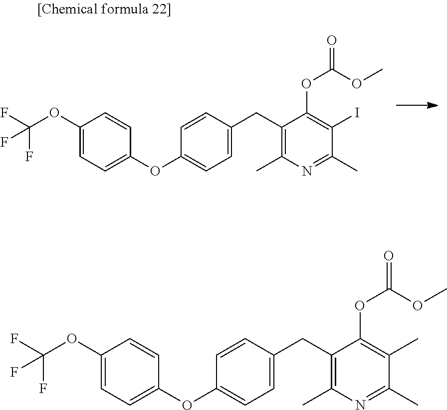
C1(OC(F)(F)F)=CC=C(OC2=CC=C(CC3=C(C)N=C(C)C(C)=C3OC(OC)=O)C=C2)C=C1.C1(OC(F)(F)F)=CC=C(OC2=CC=C(CC3=C(C)N=C(C)C(I)=C3OC(OC)=O)C=C2)C=C1
